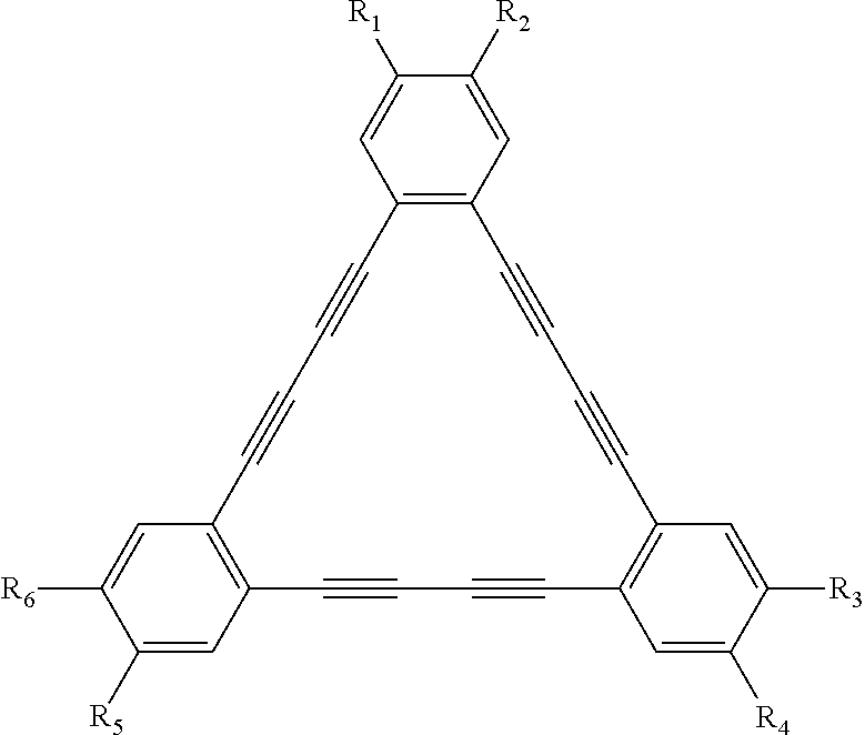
C12=C(C=C([R2])C([R1])=C1)C#CC#CC1=C(C=C([R4])C([R3])=C1)C#CC#CC1=C(C#CC#C2)C=C([R6])C([R5])=C1
